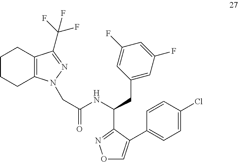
C12=C(CCCC1)C(C(F)(F)F)=NN2CC(NC(CC1=CC(F)=CC(F)=C1)C1=NOC=C1C1=CC=C(Cl)C=C1)=O
